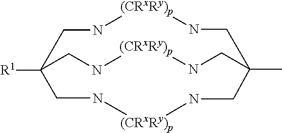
[(CRxRy)p]1NCC2([R1])CN[(CRxRy)p]NCC(C)(CN1)CN[(CRxRy)p]NC2
